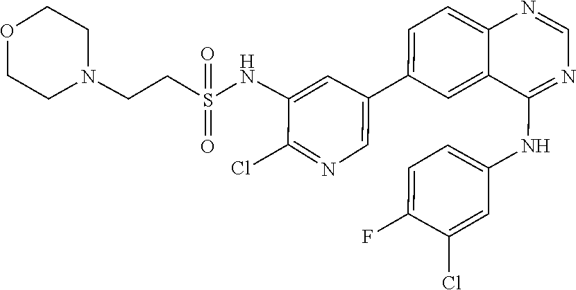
O1CCN(CCS(NC2=CC(C3=CC=C4N=CN=C(NC5=CC=C(F)C(Cl)=C5)C4=C3)=CN=C2Cl)(=O)=O)CC1
